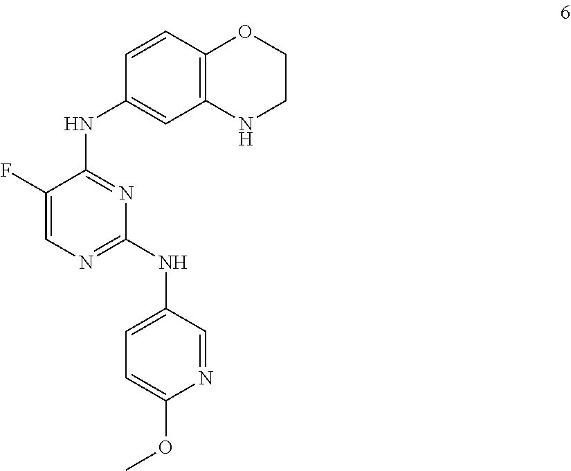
FC1=CN=C(NC2=CC=C(OC)N=C2)N=C1NC1=CC2=C(C=C1)OCCN2
